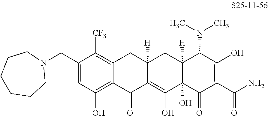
C1(CN2CCCCCC2)=CC(O)=C2C(=C1[CF3])CC1([H])C(=C(O)C3(O)C([H])(C1)C(N(C)C)C(O)=C(C(N)=O)C3=O)C2=O
